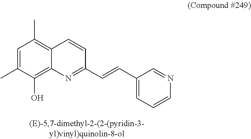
C1=C(C)C(O)=C2C(=C1C)C=CC(C=CC1=CC=CN=C1)=N2
